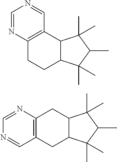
C12=C(C3C(CC1)C(C)(C)C(C)C3(C)C)C=NC=N2.C1=NC2=C(C=N1)CC1C(C2)C(C)(C)C(C)C1(C)C
